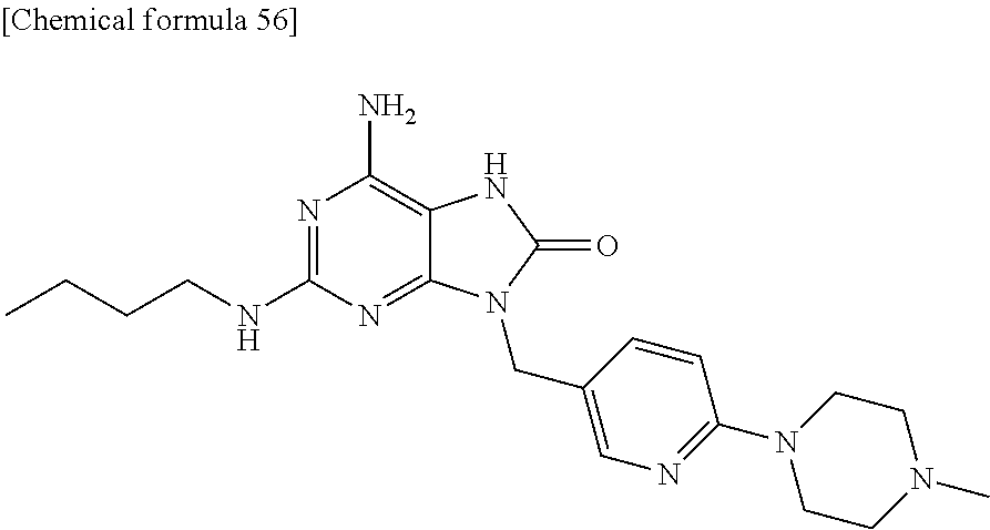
N1=C(NCCCC)N=C2C(=C1N)NC(=O)N2CC1=CN=C(N2CCN(C)CC2)C=C1
